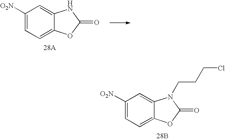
C1([O2N])=CC=C2C(=C1)NC(=O)O2.C1([O2N])=CC=C2C(=C1)N(CCCCl)C(=O)O2.[28B]
